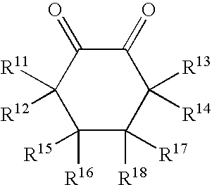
C1([R11])([R12])C([R16])([R15])C([R18])([R17])C([R13])([R14])C(=O)C1=O
